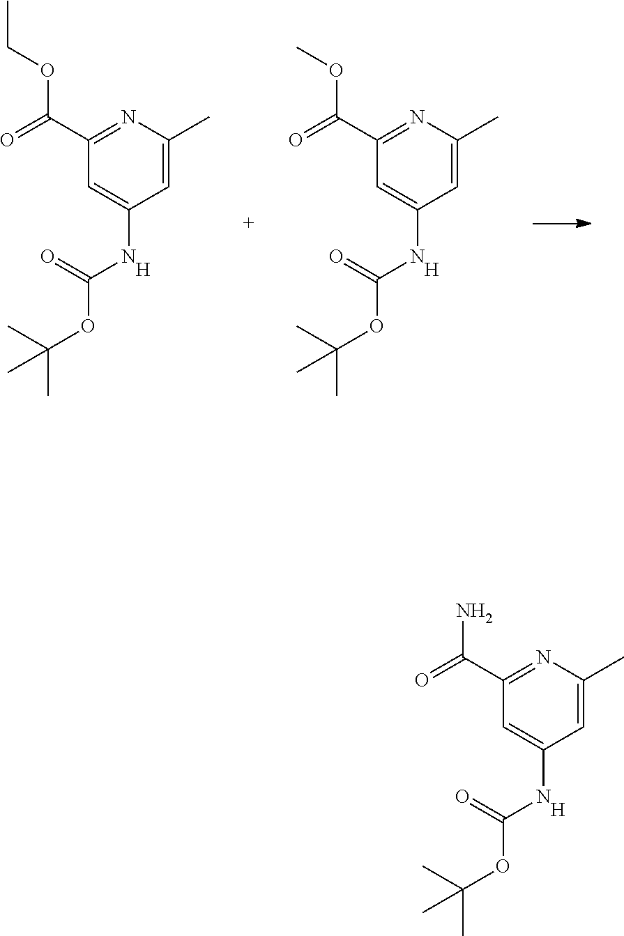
N1=C(C(OCC)=O)C=C(NC(OC(C)(C)C)=O)C=C1C.[H].N1=C(C(OC)=O)C=C(NC(OC(C)(C)C)=O)C=C1C.[H].N1=C(C(N)=O)C=C(NC(OC(C)(C)C)=O)C=C1C.[H]
